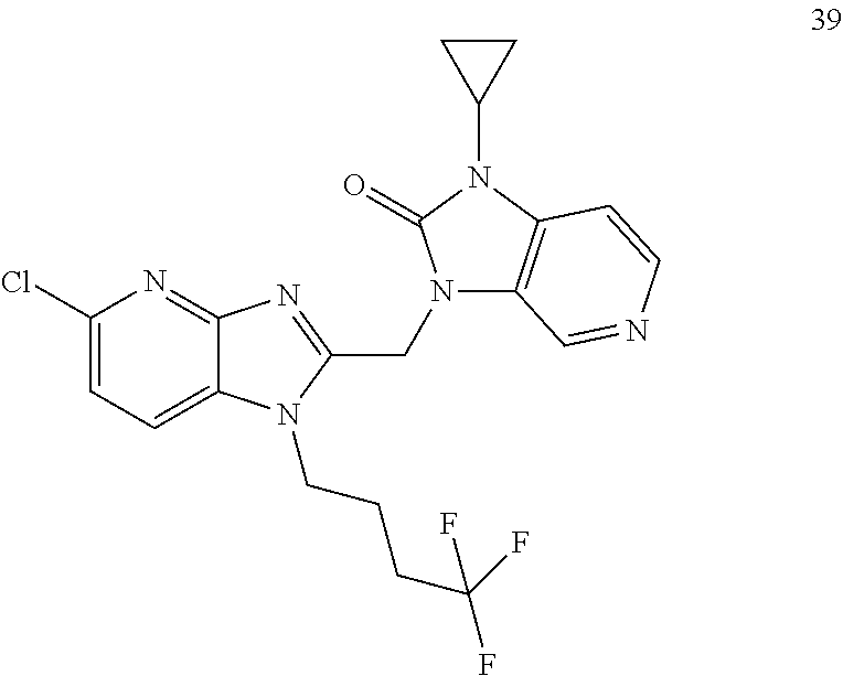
C1(Cl)=CC=C2C(=N1)N=C(CN1C3=C(N(C4CC4)C1=O)C=CN=C3)N2CCCC(F)(F)F
